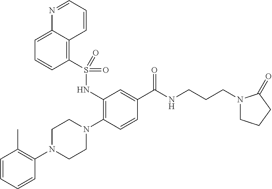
N1(C2=C(C)C=CC=C2)CCN(C2=C(NS(C3=C4C(=CC=C3)N=CC=C4)(=O)=O)C=C(C(NCCCN3CCCC3=O)=O)C=C2)CC1
